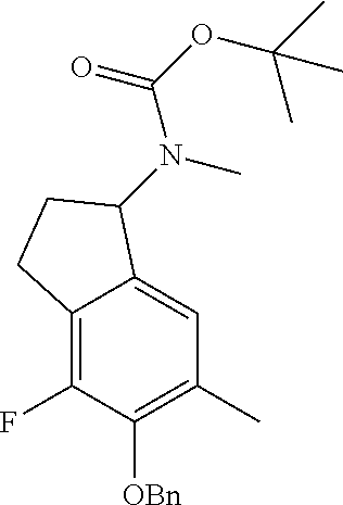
C12=C(F)C([OBn])=C(C)C=C1C(N(C)C(OC(C)(C)C)=O)CC2
